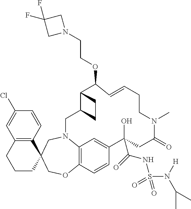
C12=C(C=CC(Cl)=C1)C1(CCC2)COC2=C3N(C1)CC1C(CC1)C(OCCN1CC(F)(F)C1)C=CCCN(C)C(=O)CC(O)(C(=O)NS(N([H])C(C)C)(=O)=O)C(=C3)C=C2
